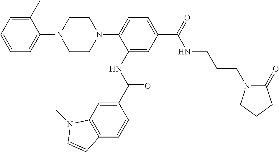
C1CN(C2=CC=C(C(=O)NCCCN3C(=O)CCC3)C=C2NC(C2=CC3=C(C=C2)C=CN3C)=O)CCN1C1=CC=CC=C1C
